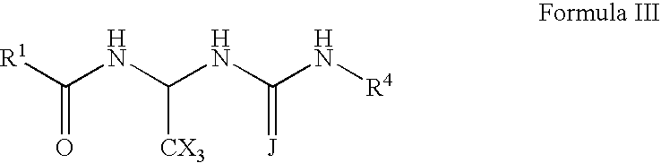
[R1]C(NC(NC(N[R4])=[J])[CX3])=O
